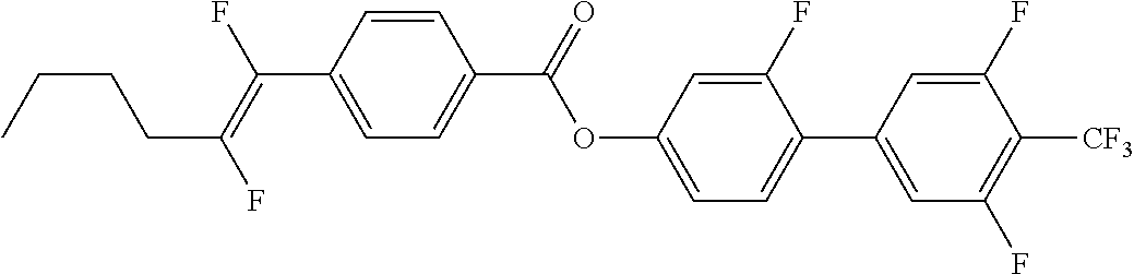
C1=CC(C(=C(F)CCCC)F)=CC=C1C(OC1=CC=C(C2=CC(F)=C([CF3])C(F)=C2)C(F)=C1)=O
